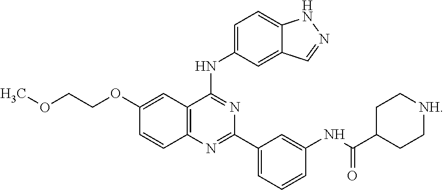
C1(OCCOC)=CC2=C(C=C1)N=C(C1=CC=CC(NC(C3CC[NH]CC3)=O)=C1)N=C2NC1=CC=C2C(=C1)C=NN2
